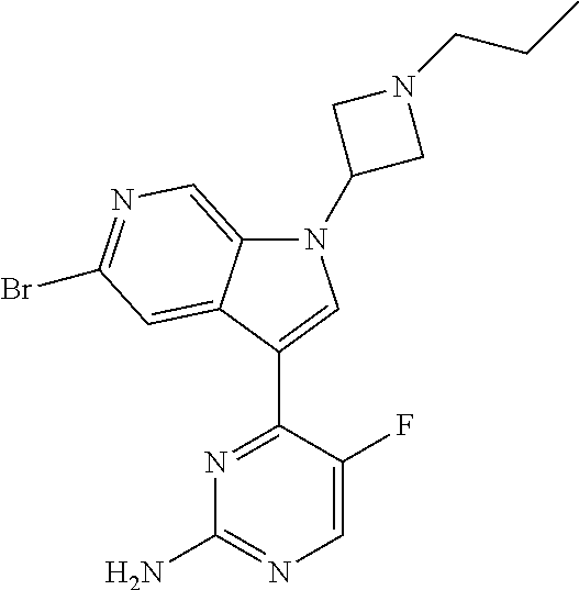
N1=C(C2=CN(C3CN(CCC)C3)C3=CN=C(Br)C=C32)C(F)=CN=C1N
